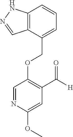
C(OC1=C(C([H])=O)C=C(OC)N=C1)C1=CC=CC2=C1C=NN2
